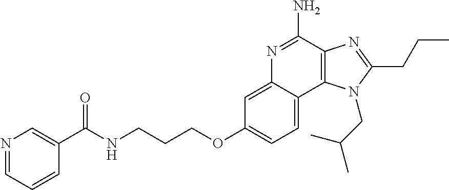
C1=C2C(=CC=C1OCCCNC(C1=CN=CC=C1)=O)C1=C(C(N)=N2)N=C(CCC)N1CC(C)C
